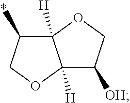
C12([H])C(*)COC1([H])C([OH])CO2
